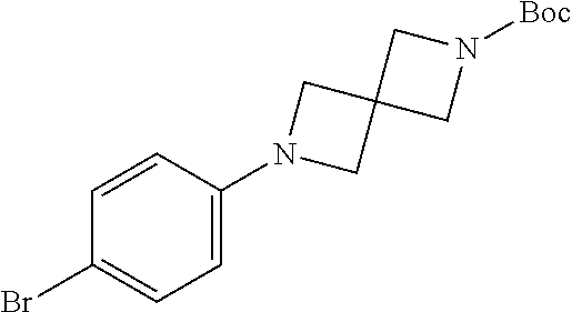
C1=CC(N2CC3(C2)CN([Boc])C3)=CC=C1Br
